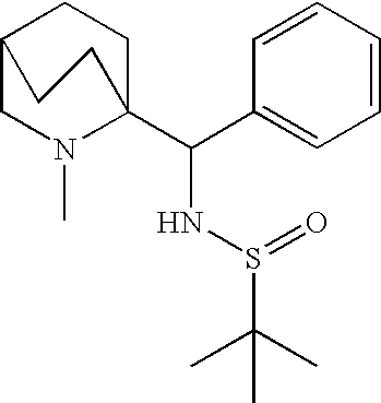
C12CN(C)C(C(NS(=O)C(C)(C)C)C3=CC=CC=C3)(CC1)CC2
